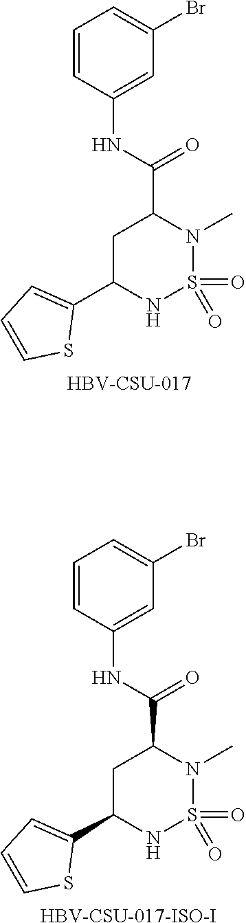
O=S1(=O)N(C)C(C(NC2=CC(Br)=CC=C2)=O)CC(C2=CC=CS2)N1.[HBV-CSU-017-ISO-I].O=S1(=O)N(C)C(C(NC2=CC(Br)=CC=C2)=O)CC(C2=CC=CS2)N1.[HBV-CSU-017]
